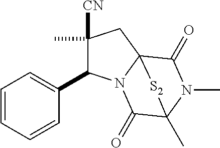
C1(C)([CN])C(C2=CC=CC=C2)N2C3(C1)C(=O)N(C)C(C)(C2=O)[S2]3
